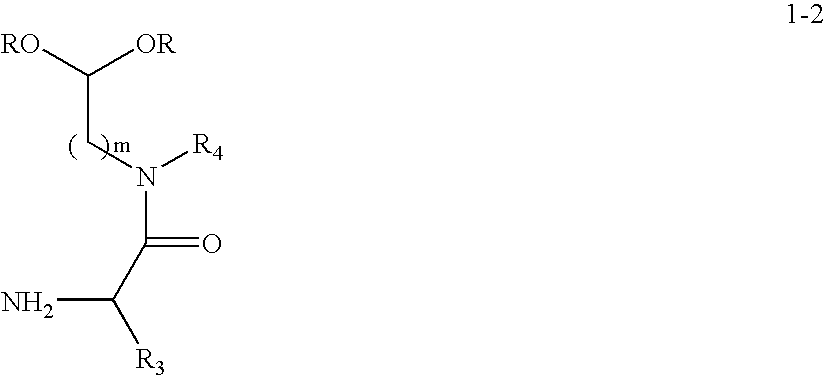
C(C([RO])[OR])N(C(=O)C([R3])N)[R4]
